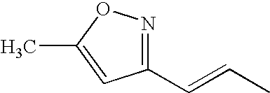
N1=C(C=CC)C=C(C)O1
